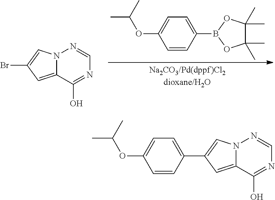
N12C(=CC(Br)=C1)C(O)=NC=N2.C1=CC(B2OC(C)(C)C(C)(C)O2)=CC=C1OC(C)C.N12C(=CC(C3=CC=C(OC(C)C)C=C3)=C1)C(O)=NC=N2
